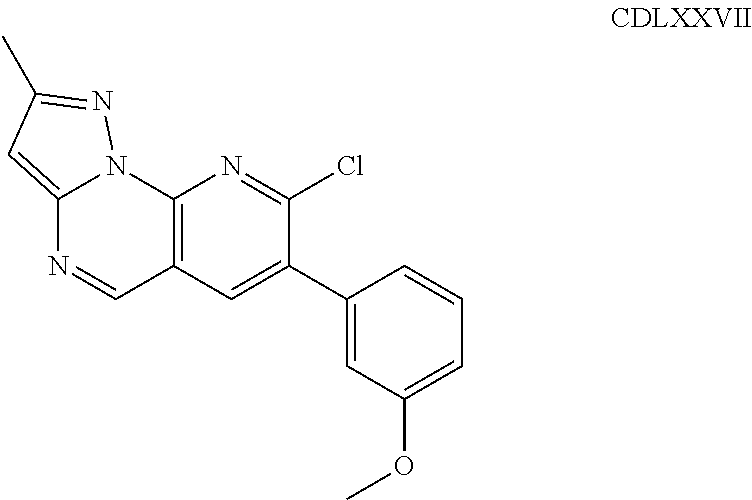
C12=C(C=C(C3=CC(OC)=CC=C3)C(Cl)=N1)C=NC1=CC(C)=NN21
